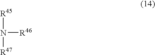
[R45]N([R47])[R46]
